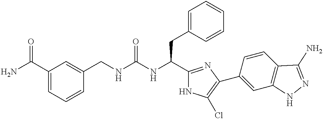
C1(C(N)=O)=CC=CC(CNC(NC(C2=NC(C3=CC4=C(C=C3)C(N)=NN4)=C(Cl)N2)CC2=CC=CC=C2)=O)=C1
